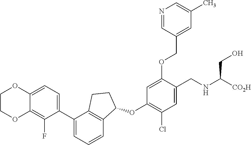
C12=C(F)C(C3=CC=CC4=C3CCC4OC3=C(Cl)C=C(CNC([CO2H])CO)C(OCC4=CC(C)=CN=C4)=C3)=CC=C1OCCO2
